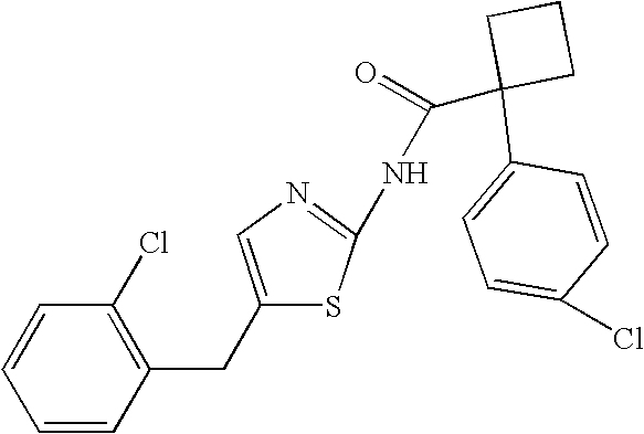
C1=CC=CC(CC2=CN=C(NC(C3(C4=CC=C(Cl)C=C4)CCC3)=O)S2)=C1Cl
